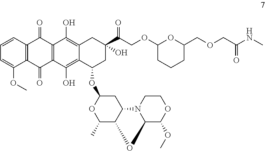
C1=CC2=C(C(OC)=C1)C(=O)C1=C(C2=O)C(O)=C2C(=C1O)C(OC1CC3C(C(C)O1)OC1N3CCOC1OC)CC(C(COC1CCCC(COCC(NC)=O)O1)=O)(O)C2
